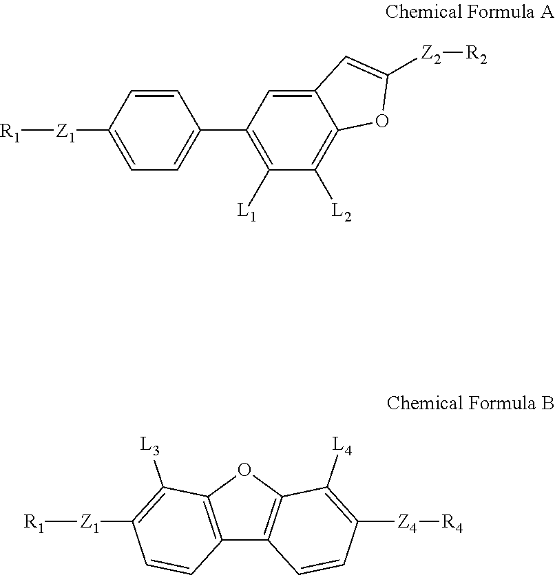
C1=CC([Z1][R1])=CC=C1C1=C([L1])C([L2])=C2C(=C1)C=C([Z2][R2])O2.[Z1]([R1])C1=C([L3])C2=C(C3=C(O2)C([L4])=C([Z4][R4])C=C3)C=C1
